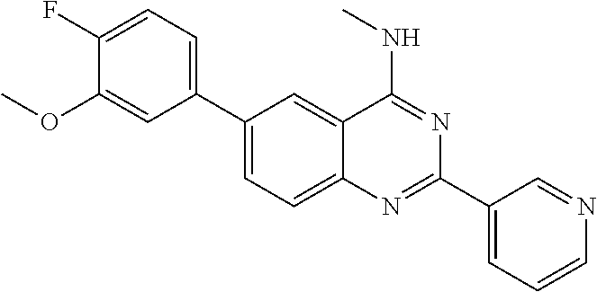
C1(C2=CC=C(F)C(OC)=C2)=CC=C2C(=C1)C(NC)=NC(C1=CC=CN=C1)=N2
